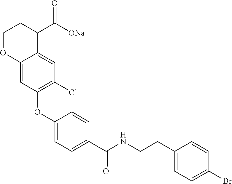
C1(OC2=C(Cl)C=C3C(=C2)OCCC3C([ONa])=O)=CC=C(C(NCCC2=CC=C(Br)C=C2)=O)C=C1
